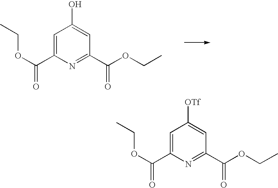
C1=C(C(OCC)=O)N=C(C(OCC)=O)C=C1O.C1=C(C(OCC)=O)N=C(C(OCC)=O)C=C1[OTf]
